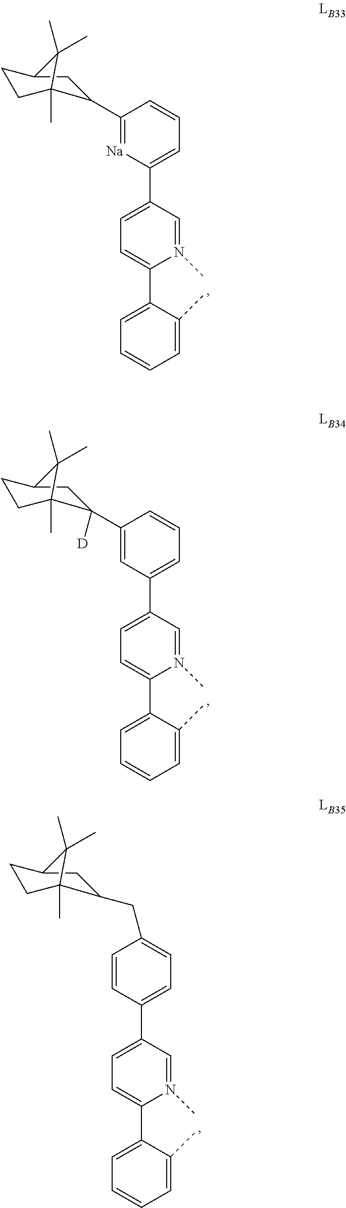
C1(C2=CC=C(C3=CC=CC(C4C5(C)CCC(C4)C5(C)C)=[Na]3)C=N2C)=CC=CC=C1C.C1(C2=CC=C(C3=CC=CC(C4([D])C5(C)CCC(C4)C5(C)C)=C3)C=N2C)=CC=CC=C1C.C1(C2=CC=C(C3=CC=C(CC4C5(C)CCC(C4)C5(C)C)C=C3)C=N2C)=CC=CC=C1C
